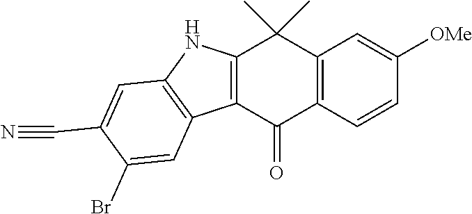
C12=C(C=CC([OMe])=C1)C(=O)C1=C(C2(C)C)NC2=C1C=C(Br)C(C#N)=C2
